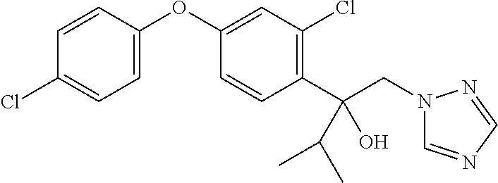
C1=C(OC2=CC(Cl)=C(C(CN3C=NC=N3)(C(C)C)O)C=C2)C=CC(Cl)=C1
